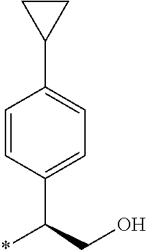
C1=CC(C(CO)*)=CC=C1C1CC1
